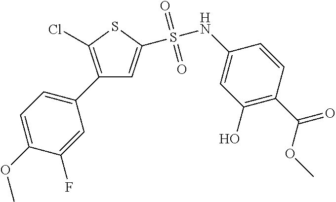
C1=C(OC)C(F)=CC(C2=C(Cl)SC(S(=O)(=O)NC3=CC(O)=C(C(=O)OC)C=C3)=C2)=C1
